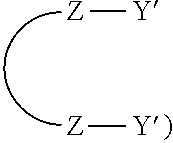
[Z][Y].[Y][Z]
